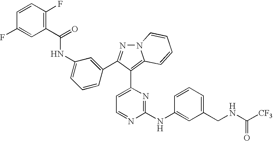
C1(C(=O)NC2=CC=CC(C3=NN4C(=C3C3=CC=NC(NC5=CC(CNC([CF3])=O)=CC=C5)=N3)C=CC=C4)=C2)=C(F)C=CC(F)=C1
